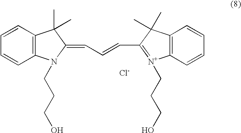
C1=CC2=C(C=C1)N(CCCO)C(=CC=CC1=[N+](CCCO)C3=C(C=CC=C3)C1(C)C)C2(C)C.[Cl-]
